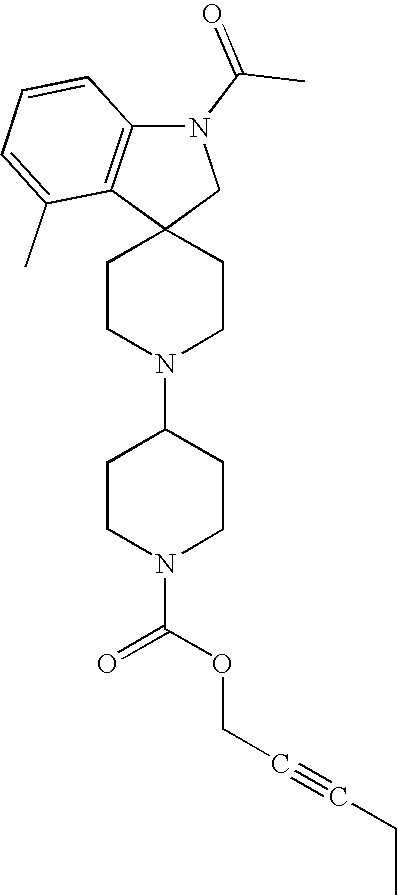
C1CN(C2CCN(C(OCC#CCC)=O)CC2)CCC12CN(C(C)=O)C1=C2C(C)=CC=C1
